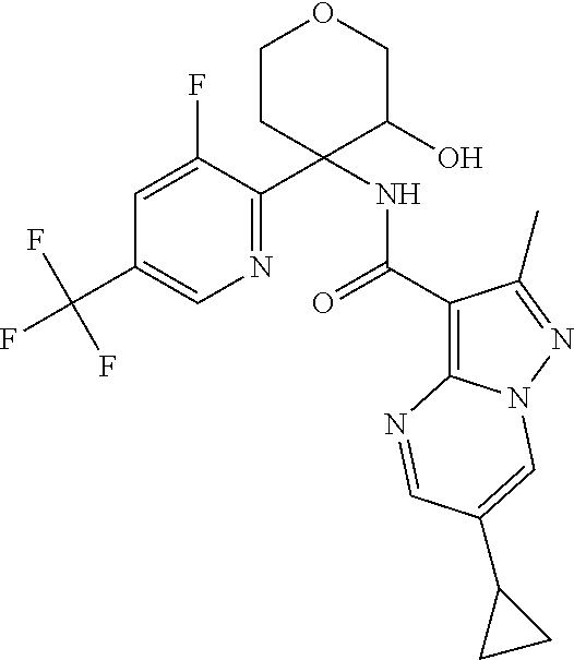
C1=C(F)C(C2(NC(C3=C4N(N=C3C)C=C(C3CC3)C=N4)=O)C(O)COCC2)=NC=C1C(F)(F)F
